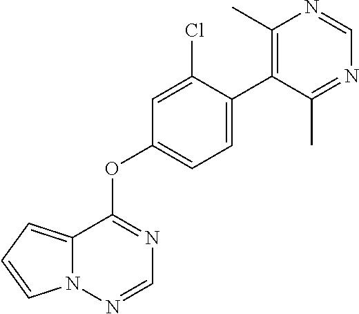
C12=CC=CN1N=CN=C2OC1=CC=C(C2=C(C)N=CN=C2C)C(Cl)=C1
